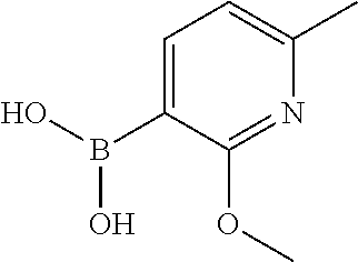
C1=C(B(O)O)C(OC)=NC(C)=C1
